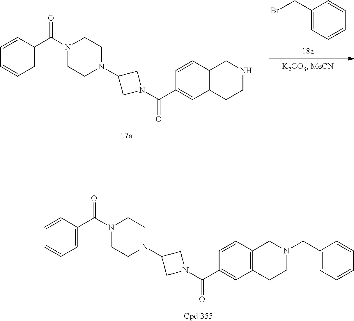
C1=C(C(N2CCN(C3CN(C(C4=CC5=C(C=C4)CN(CC4=CC=CC=C4)CC5)=O)C3)CC2)=O)C=CC=C1.C1=C(C(N2CCN(C3CN(C(C4=CC5=C(C=C4)CNCC5)=O)C3)CC2)=O)C=CC=C1.C1=CC=C(CBr)C=C1
